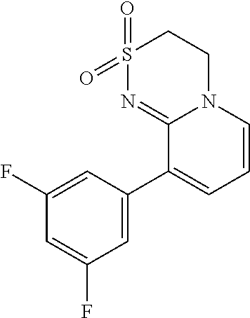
C1S(=O)(=O)N=C2N(C1)C=CC=C2C1=CC(F)=CC(F)=C1
